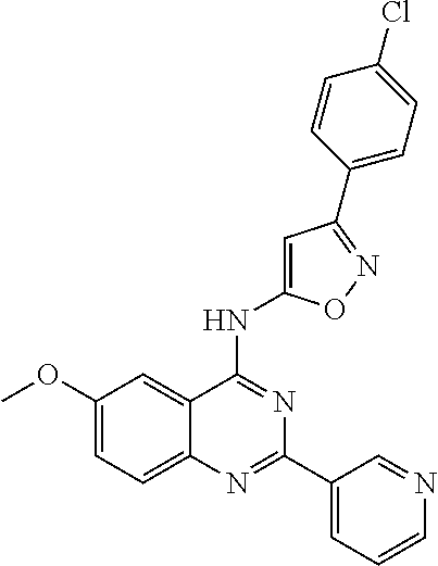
C1(OC)=CC=C2C(=C1)C(NC1=CC(C3=CC=C(Cl)C=C3)=NO1)=NC(C1=CC=CN=C1)=N2
